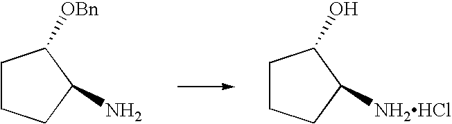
C1CCC(N)C1[OBn].C1CCC([NH2HCl])C1O
